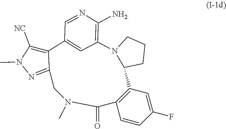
C1=NC(N)=C2C=C1C1=C([NC])N(C)N=C1CN(C)C(=O)C1=C(C3N2CCC3)C=C(F)C=C1
